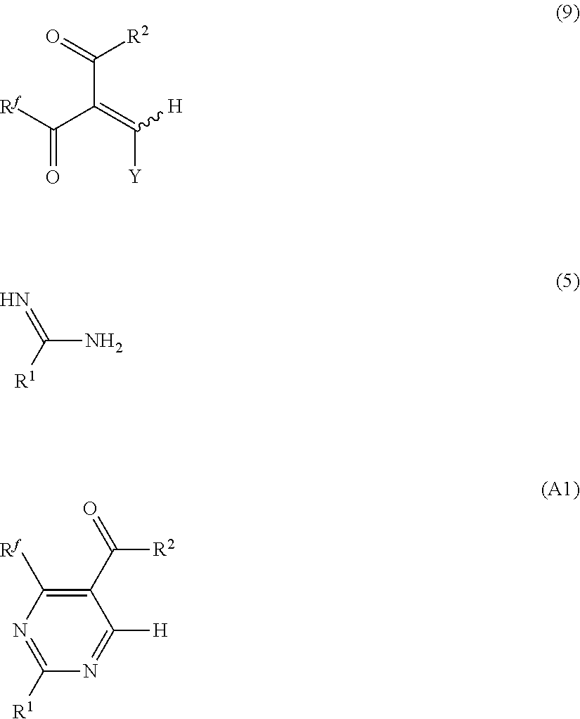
[Rf]C(C(=C([H])[Y])C(=O)[R2])=O.C(N)([R1])=N.N1=C([R1])N=C([H])C(C(=O)[R2])=C1[Rf]
